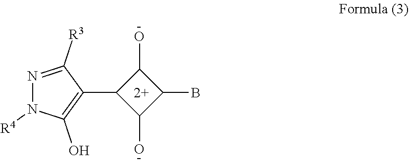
BC1C(O)C(C2=C(O)N([R4])N=C2[R3])C1O
